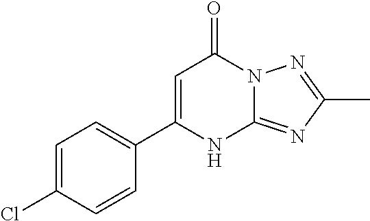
C1(C2=CC=C(Cl)C=C2)=CC(=O)N2C(=NC(C)=N2)N1
